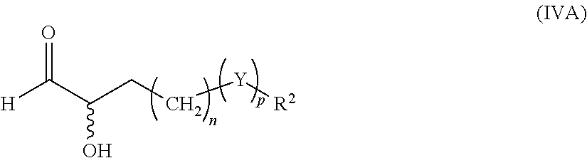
[H]C(C(CC[Y][R2])O)=O
